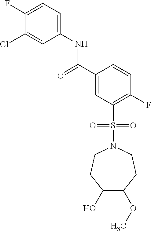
C1(F)=CC=C(NC(C2=CC(S(=O)(=O)N3CCC(O)C(OC)CC3)=C(F)C=C2)=O)C=C1Cl
